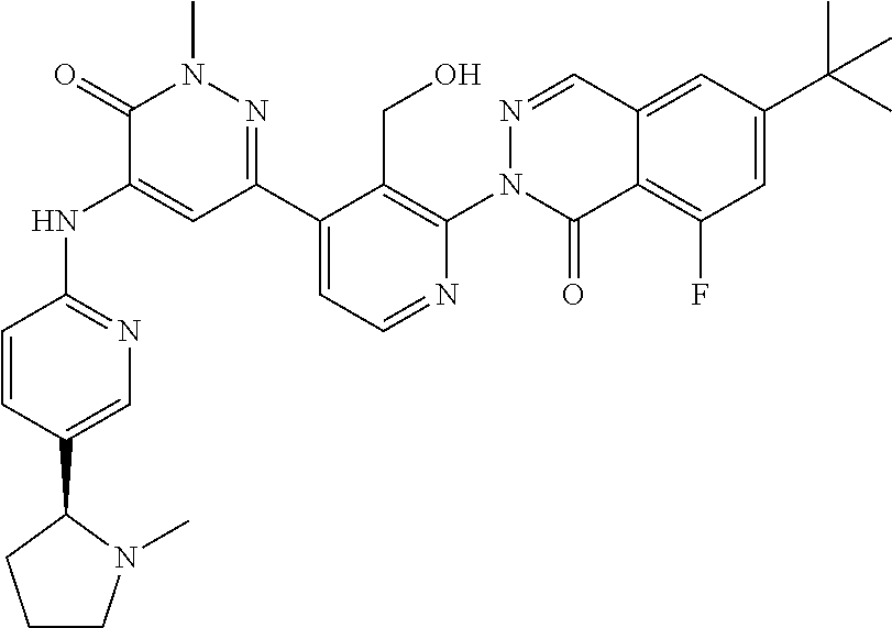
C1(C2N(C)CCC2)=CN=C(NC2=CC(C3=CC=NC(N4C(=O)C5=C(F)C=C(C(C)(C)C)C=C5C=N4)=C3CO)=NN(C)C2=O)C=C1
